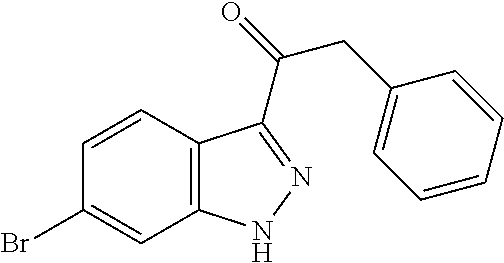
C12=C(NN=C1C(=O)CC1=CC=CC=C1)C=C(Br)C=C2
